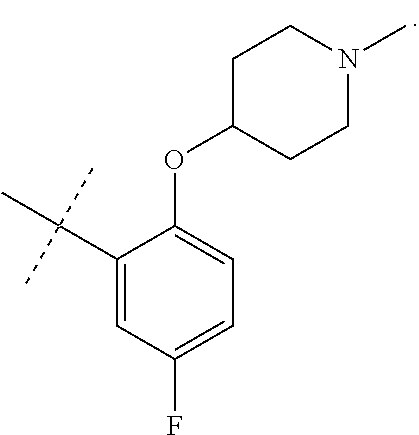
C1C(OC2=CC=C(F)C=C2C(C)(C)C)CCN(C)C1
